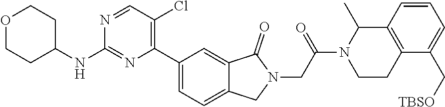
N1=CC(Cl)=C(C2=CC=C3C(=C2)C(=O)N(CC(N2CCC4=C(C=CC=C4C[TBSO])C2C)=O)C3)N=C1NC1CCOCC1
